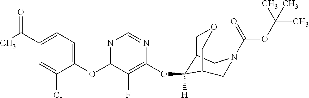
C1(OC2=NC=NC(OC3([H])C4COCC3CN(C(OC(C)(C)C)=O)C4)=C2F)=CC=C(C(C)=O)C=C1Cl
